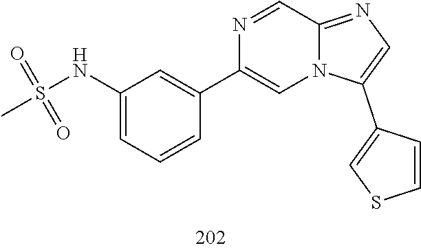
C1(C2=CSC=C2)=CN=C2C=NC(C3=CC(NS(=O)(=O)C)=CC=C3)=CN12
